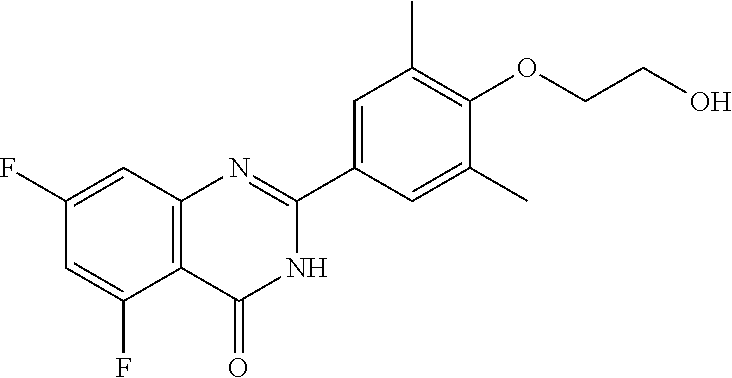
C12=C(C=C(F)C=C1F)N=C(C1=CC(C)=C(OCCO)C(C)=C1)NC2=O
